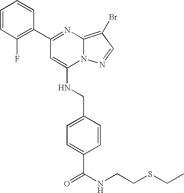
C1(C2=NC3=C(Br)C=NN3C(NCC3=CC=C(C(NCCSCC)=O)C=C3)=C2)=C(F)C=CC=C1
